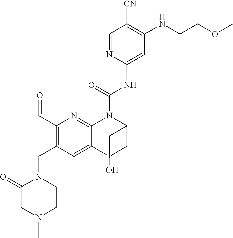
C1(C=O)=C(CN2C(=O)CN(C)CC2)C=C2C(=N1)N(C(NC1=CC(NCCOC)=C([CN])C=N1)=O)C(CO)CC2
